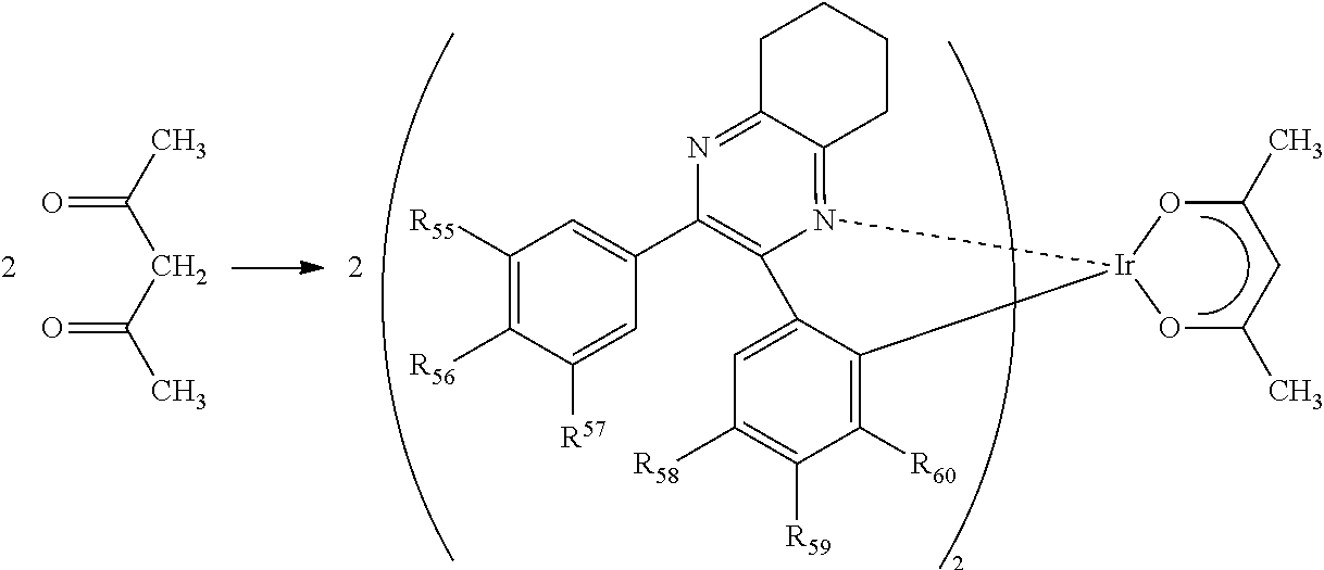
O=C(C)CC(C)=O.C1([R55])=C([R56])C([R57])=CC(C2=C3N(=C4C(=N2)CCCC4)[Ir]2(C4=C([R60])C([R59])=C([R58])C=C34)OC(C)CC(C)O2)=C1
